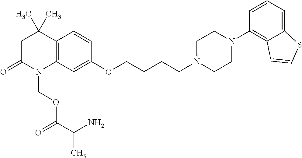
C1C(=O)N(COC(C(N)C)=O)C2=C(C1(C)C)C=CC(OCCCCN1CCN(C3=C4C(=CC=C3)SC=C4)CC1)=C2
